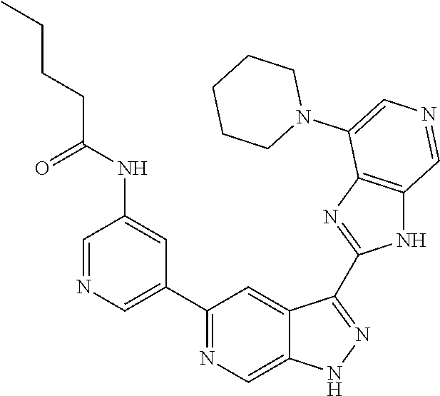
C1(C2=CN=CC(NC(CCCC)=O)=C2)=NC=C2C(=C1)C(C1=NC3=C(N1)C=NC=C3N1CCCCC1)=NN2
